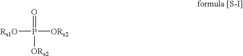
P(=O)([Rs1O])([ORs2])[ORs2]
